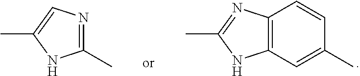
C12=C(N=C(C)N1)C=CC(C)=C2.C1(C)=NC=C(C)N1
